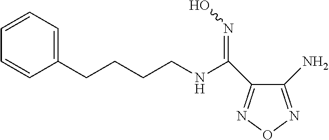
C(CCCC1=CC=CC=C1)NC(=NO)C1=NON=C1N
